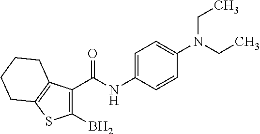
C1(C(NC2=CC=C(N(CC)CC)C=C2)=O)=C(B)SC2=C1CCCC2
